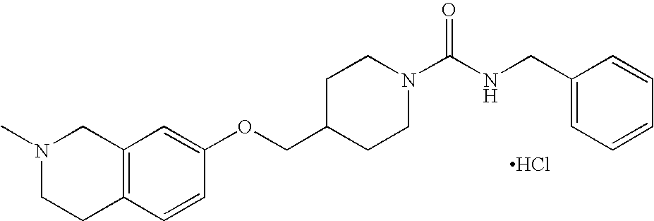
Cl.N1(C)CCC2=C(C1)C=C(OCC1CCN(C(NCC3=CC=CC=C3)=O)CC1)C=C2
